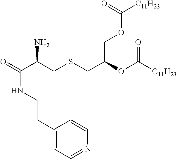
O=C(C(CSCC(OC([C11H23])=O)COC([C11H23])=O)N)NCCC1=CC=NC=C1
